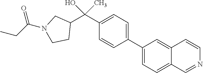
C1(C(C2CN(C(CC)=O)CC2)(O)C)=CC=C(C2=CC=C3C(=C2)C=CN=C3)C=C1
